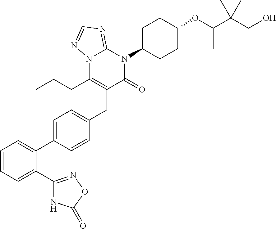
C1=CC=C(C2=NOC(=O)N2)C(C2=CC=C(CC3=C(CCC)N4C(=NC=N4)N(C4CCC(OC(C(CO)(C)C)C)CC4)C3=O)C=C2)=C1
